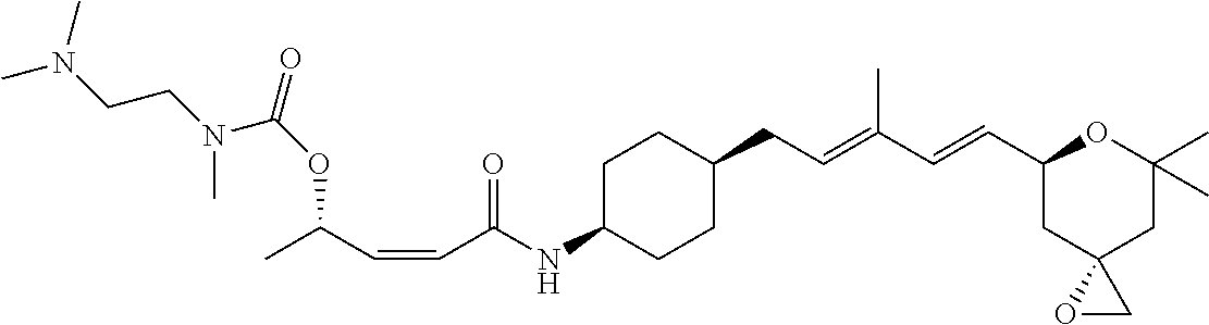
C1C(NC(C=CC(C)OC(=O)N(CCN(C)C)C)=O)CCC(CC=C(C=CC2CC3(CC(C)(C)O2)OC3)C)C1
